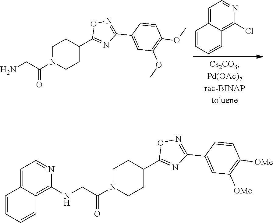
C1=C2C(=C(Cl)N=C1)C=CC=C2.C1N(C(CN)=O)CCC(C2=NC(C3=CC(OC)=C(OC)C=C3)=NO2)C1.C1N(C(CNC2=C3C(=CC=N2)C=CC=C3)=O)CCC(C2=NC(C3=CC([OMe])=C([OMe])C=C3)=NO2)C1
